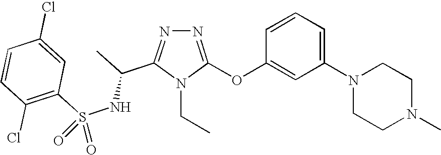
N1=C(OC2=CC(N3CCN(C)CC3)=CC=C2)N(CC)C(C(C)NS(C2=C(Cl)C=CC(Cl)=C2)(=O)=O)=N1
